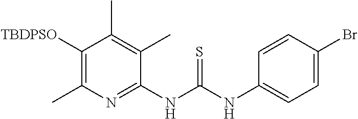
C1(NC(NC2=CC=C(Br)C=C2)=S)=NC(C)=C([TBDPSO])C(C)=C1C
